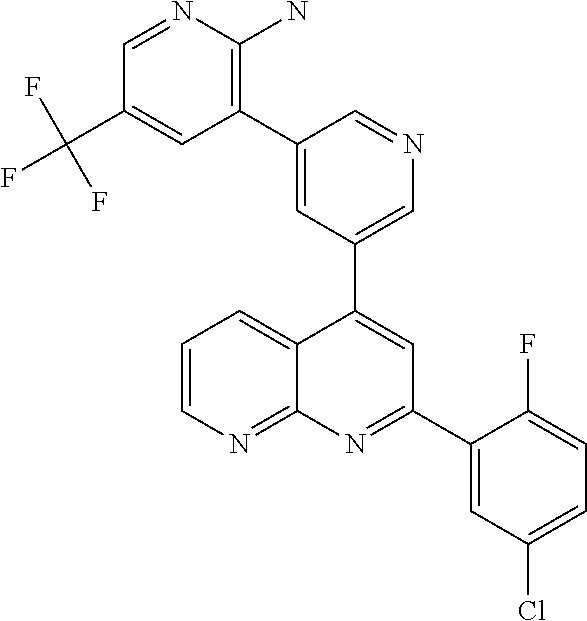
C1=C(C2=C(N)N=CC(C(F)(F)F)=C2)C=NC=C1C1=CC(C2=CC(Cl)=CC=C2F)=NC2=NC=CC=C12
